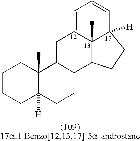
C1CCC2([H])C(C)(C1)C1C(CC2)C2C3(C)C(=CC=CC3([H])CC2)C1
